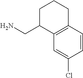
C1=CC2=C(C=C1Cl)C(CN)CCC2
